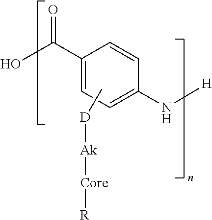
C[D][Ak][Core][R].C1(C(O)=O)=CC=C(N[H])C=C1
